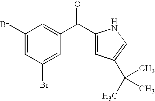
C1(C(C2=CC(Br)=CC(Br)=C2)=O)=CC(C(C)(C)C)=CN1
